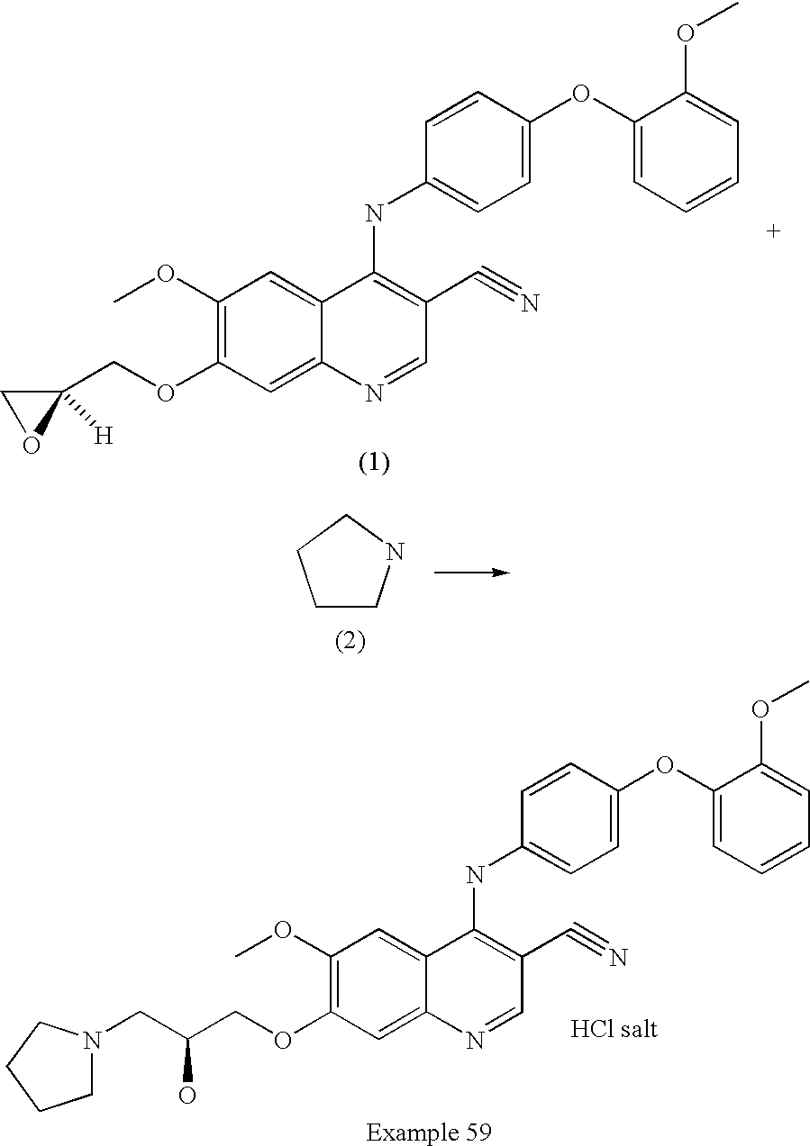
C1(OC)=C(OCC2([H])CO2)C=C2C(=C1)C(NC1=CC=C(OC3=CC=CC=C3OC)C=C1)=C(C#N)C=N2.C1CNCC1.C1(OC)=C(OCC(CN2CCCC2)O)C=C2C(=C1)C(NC1=CC=C(OC3=CC=CC=C3OC)C=C1)=C(C#N)C=N2
